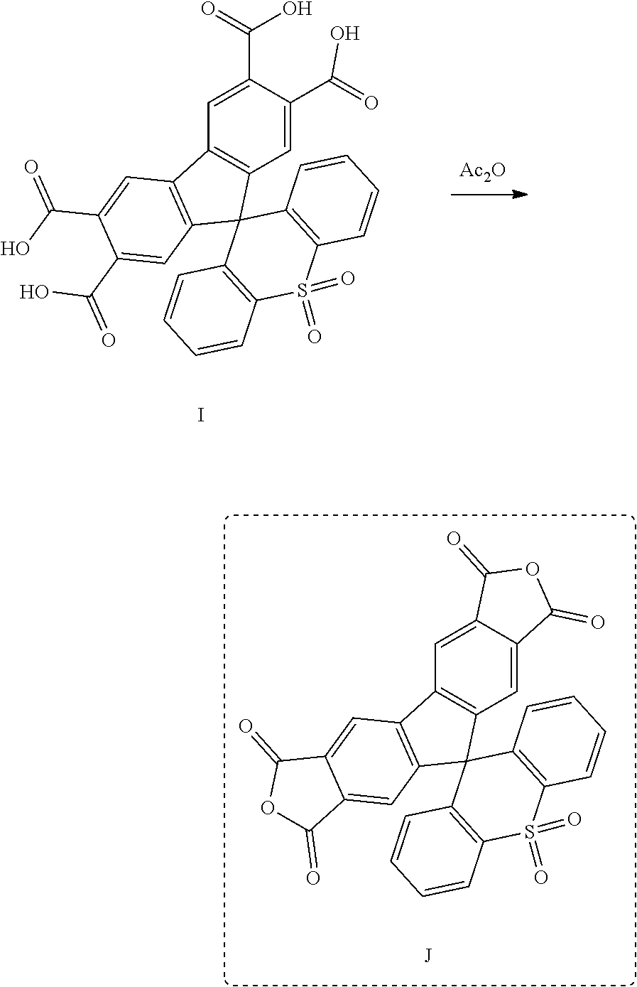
[Ac2O].C12=C(C=C(C(=O)O)C(C(=O)O)=C1)C1(C3=C2C=C(C(O)=O)C(C(=O)O)=C3)C2=C(S(=O)(=O)C3=C1C=CC=C3)C=CC=C2.I.C12=C(C=C3C(=C1)C(=O)OC3=O)C1(C3=C2C=C2C(=C3)C(=O)OC2=O)C2=C(S(=O)(=O)C3=C1C=CC=C3)C=CC=C2.[J]
